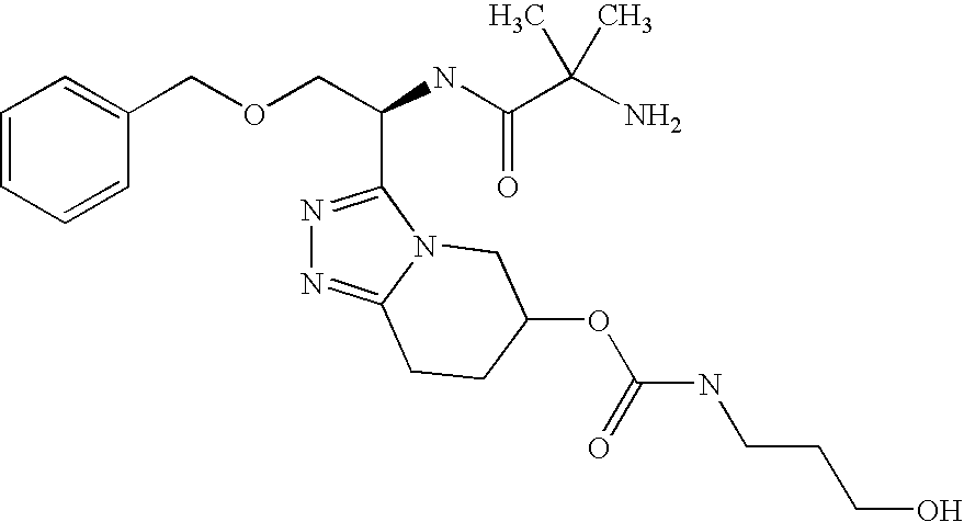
N1=C(C(COCC2=CC=CC=C2)NC(C(N)(C)C)=O)N2C(=N1)CCC(OC(NCCCO)=O)C2
